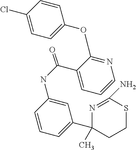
C1=C(OC2=NC=CC=C2C(NC2=CC(C3(C)CCSC(N)=N3)=CC=C2)=O)C=CC(Cl)=C1
